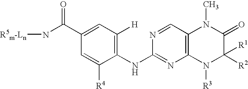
C1(NC2=NC3=C(C=N2)N(C)C(=O)C([R2])([R1])N3[R3])=C([H])C=C(C(N[R5m-Ln])=O)C=C1[R4]
